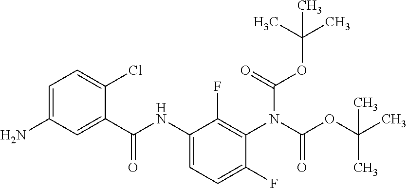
C1=C(N)C=C(C(NC2=CC=C(F)C(N(C(OC(C)(C)C)=O)C(OC(C)(C)C)=O)=C2F)=O)C(Cl)=C1
